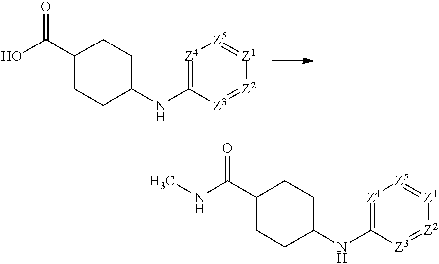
[Z4]1=C(NC2CCC(C(O)=O)CC2)[Z3]=[Z2][Z1]=[Z5]1.[Z4]1=C(NC2CCC(C(NC)=O)CC2)[Z3]=[Z2][Z1]=[Z5]1
